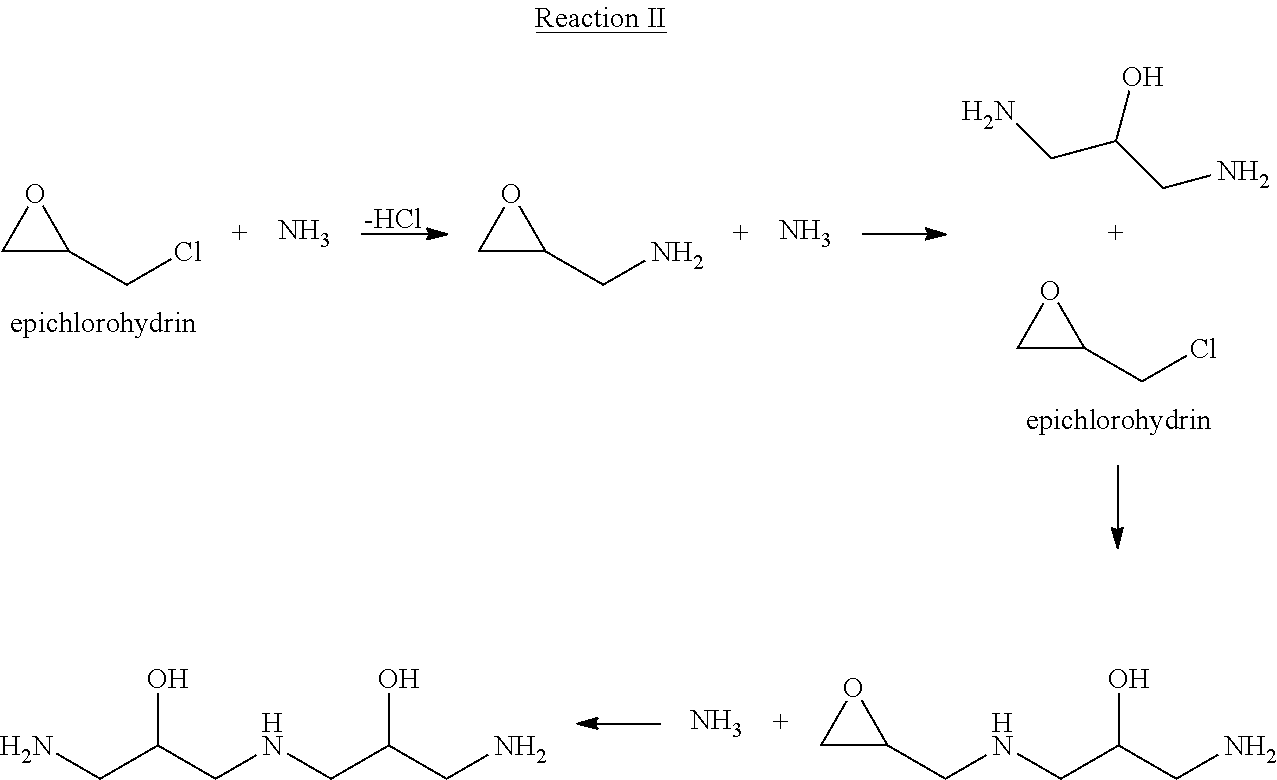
O1CC1CCl.[-HCl].O1CC1CCl.NCC(O)CN.N.O1CC1CN.N.C1(CNCC(CN)O)OC1.N.NCC(CNCC(CN)O)O
